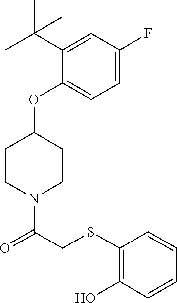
C1=C(F)C=C(C(C)(C)C)C(OC2CCN(C(CSC3=C(O)C=CC=C3)=O)CC2)=C1
